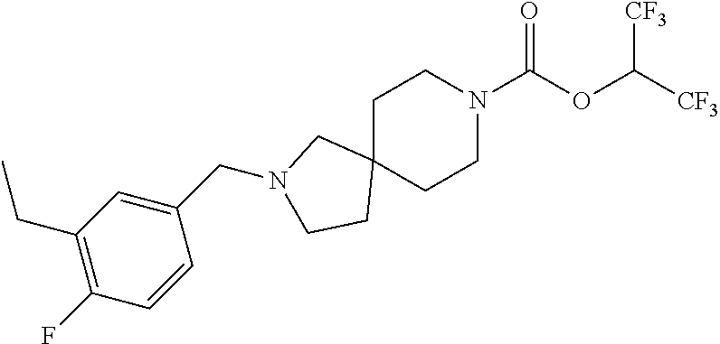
C1N(CC2=CC(CC)=C(F)C=C2)CCC12CCN(C(OC([CF3])[CF3])=O)CC2
